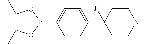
B1(C2=CC=C(C3(F)CCN(C)CC3)C=C2)OC(C)(C)C(C)(C)O1
